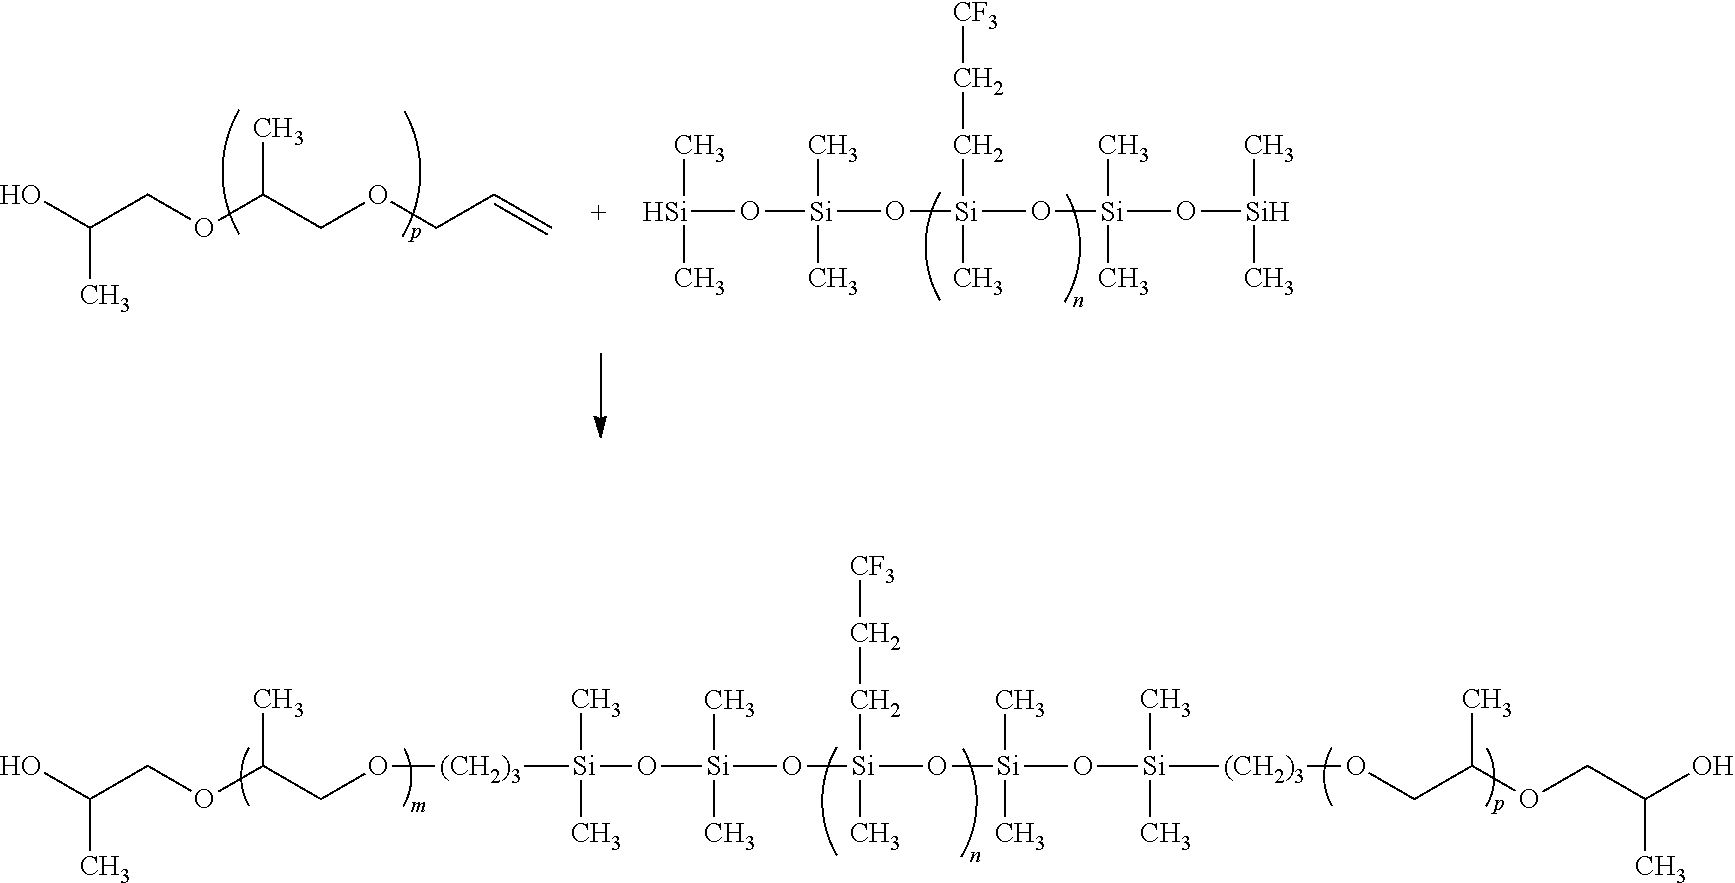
OC(COC(COCC=C)C)C.[Si](O[Si](O[Si](O[Si](O[Si](C)C)(C)C)(CC[CF3])C)(C)C)(C)C.[Si](O[Si](O[Si](O[Si](O[Si](C)(C)[(CH2)3]OCC(OCC(O)C)C)(C)C)(CC[CF3])C)(C)C)(C)(C)[(CH2)3]OCC(OCC(O)C)C
